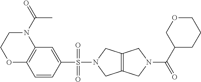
C12=C(C=CC(S(N3CC4=C(C3)CN(C(C3CCCOC3)=O)C4)(=O)=O)=C1)OCCN2C(=O)C
